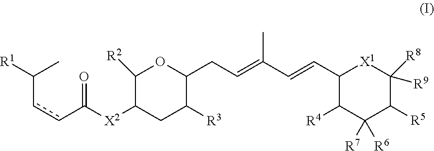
c(cC([X2]C1CC([R3])C(CC=C(C=CC2C([R4])C([R6])([R7])C([R5])C([R9])([R8])[X1]2)C)OC1[R2])=O)C([R1])C
